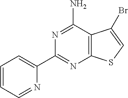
C1=CC=NC(C2=NC3=C(C(N)=N2)C(Br)=CS3)=C1
